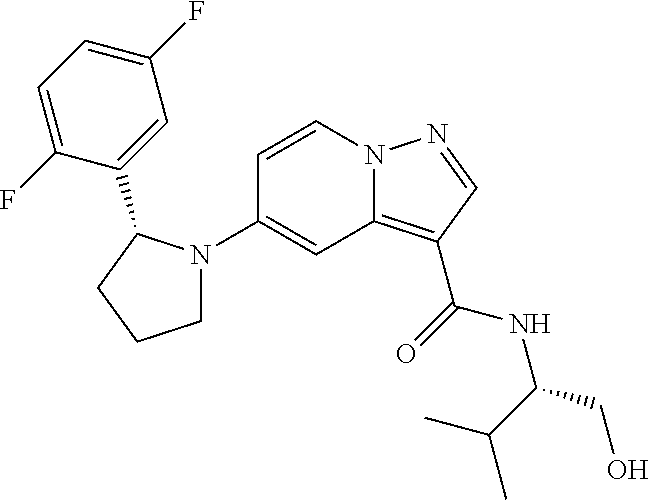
C1(N2CCCC2C2=CC(F)=CC=C2F)=CC2=C(C(=O)NC(CO)C(C)C)C=NN2C=C1
